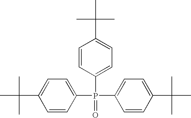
C1=C(C(C)(C)C)C=CC(P(C2=CC=C(C(C)(C)C)C=C2)(=O)C2=CC=C(C(C)(C)C)C=C2)=C1
